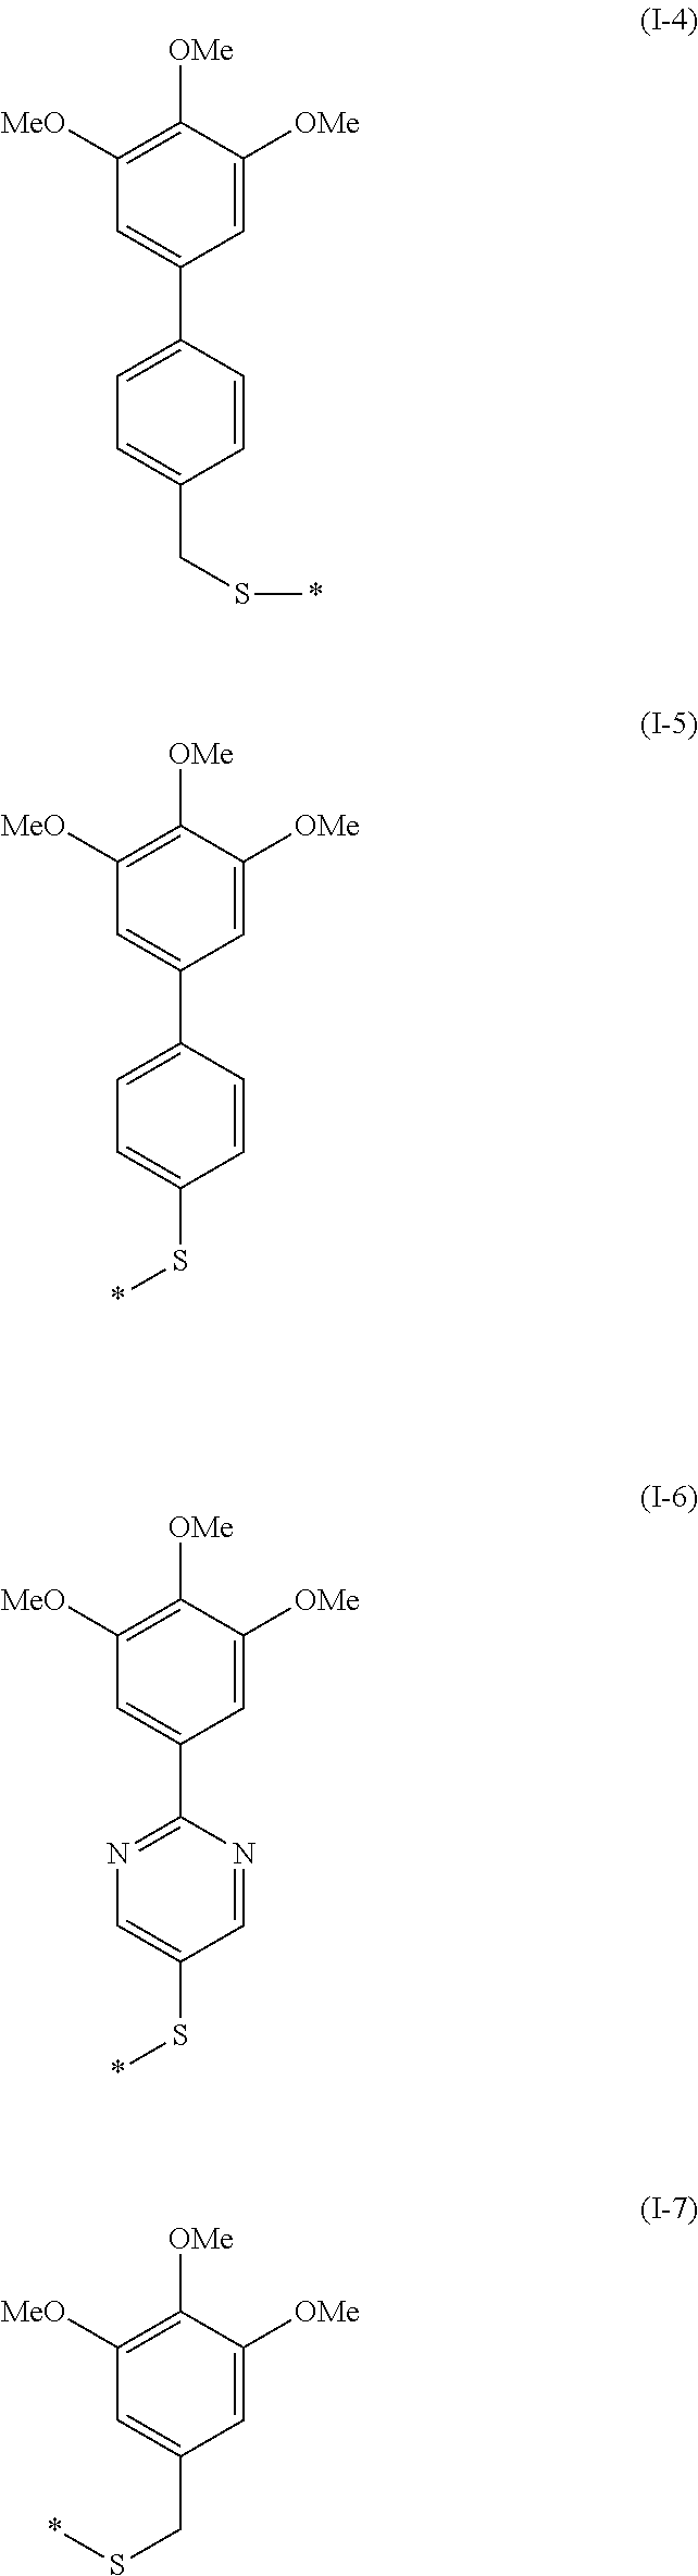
C1([MeO])=C([OMe])C([OMe])=CC(C2=CC=C(CS*)C=C2)=C1.C1([MeO])=C([OMe])C([OMe])=CC(C2=CC=C(S*)C=C2)=C1.C1([MeO])=C([OMe])C([OMe])=CC(C2=NC=C(S*)C=N2)=C1.C1([MeO])=C([OMe])C([OMe])=CC(CS*)=C1
